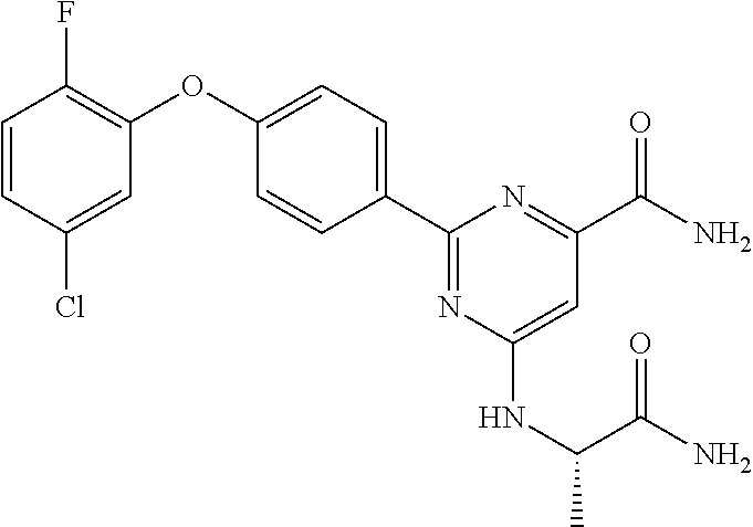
C1=CC(Cl)=CC(OC2=CC=C(C3=NC(NC(C)C(N)=O)=CC(C(N)=O)=N3)C=C2)=C1F
